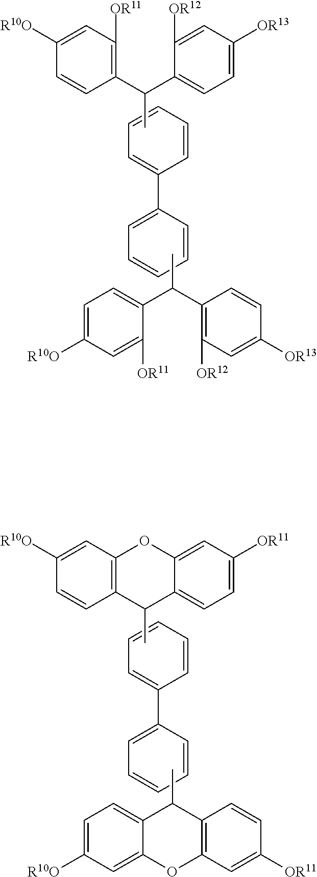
C1=CC=CC(C2=CC=CC=C2)=C1.C1(C(C2=CC=C([R10O])C=C2[OR11])C)=C([OR12])C=C([OR13])C=C1.C1(C(C2=C([OR11])C=C([R10O])C=C2)C)=CC=C([OR13])C=C1[OR12].C1=CC=CC(C2=CC=CC=C2)=C1.C12=CC=C([OR11])C=C1OC1=C(C2C)C=CC([R10O])=C1.C12=C(C=C([OR11])C=C1)OC1=CC([R10O])=CC=C1C2C
